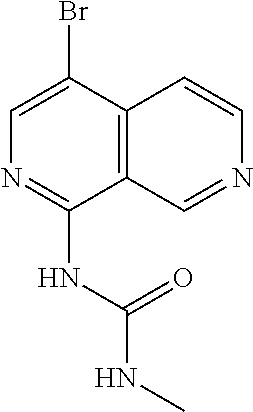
C12=C(C(Br)=CN=C1NC(NC)=O)C=CN=C2
